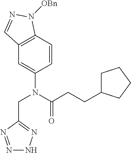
C1=CC2=C(C=C1N(C(CCC1CCCC1)=O)CC1=NNN=N1)C=NN2[OBn]
